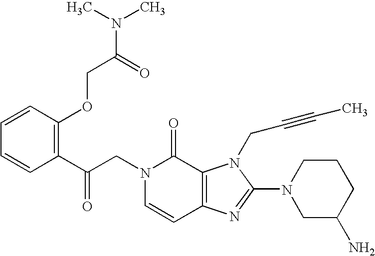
C(N1C=CC2=C(C1=O)N(CC#CC)C(N1CC(N)CCC1)=N2)C(C1=C(OCC(N(C)C)=O)C=CC=C1)=O
